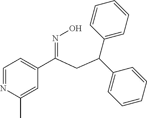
C1=NC(C)=CC(C(=NO)CC(C2=CC=CC=C2)C2=CC=CC=C2)=C1
